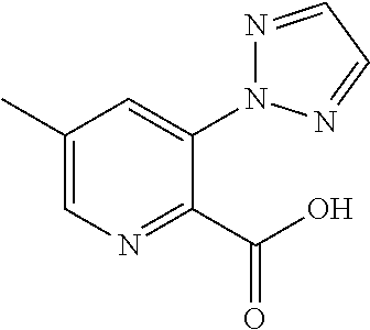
C1(C)=CN=C(C(=O)O)C(N2N=CC=N2)=C1
